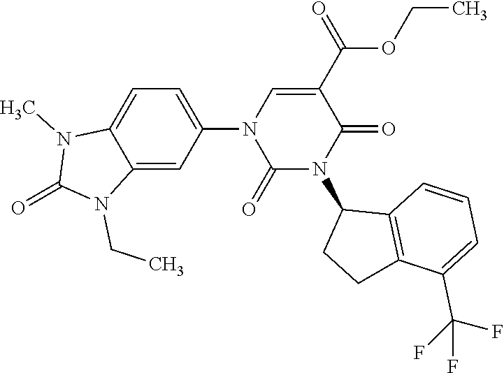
C1=C(N2C(=O)N(C3CCC4=C3C=CC=C4C(F)(F)F)C(=O)C(C(OCC)=O)=C2)C=C2C(=C1)N(C)C(=O)N2CC
